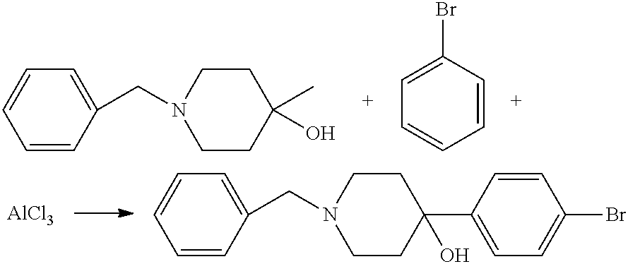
C1(CN2CCC(C)(O)CC2)=CC=CC=C1.C1=C(Br)C=CC=C1.[AlCl3].C1(CN2CCC(C3=CC=C(Br)C=C3)(O)CC2)=CC=CC=C1
